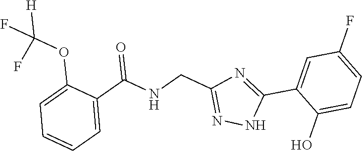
C1=C(OC([H])(F)F)C(C(NCC2=NNC(C3=CC(F)=CC=C3O)=N2)=O)=CC=C1
